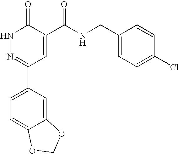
C1(C2=NNC(=O)C(C(NCC3=CC=C(Cl)C=C3)=O)=C2)=CC=C2C(=C1)OCO2
